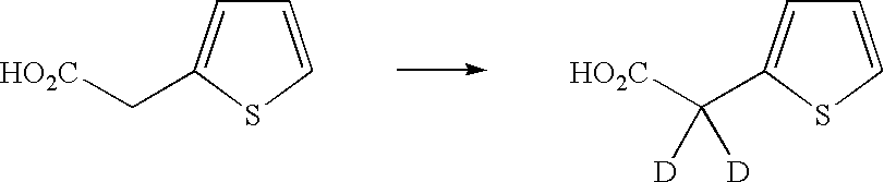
C1=CSC(C[HO2C])=C1.C1=CSC(C([HO2C])([D])[D])=C1
